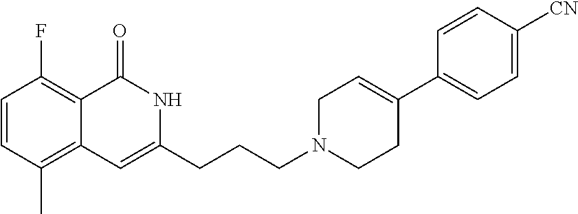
C1=CC(C)=C2C(=C1F)C(=O)NC(CCCN1CCC(C3=CC=C([CN])C=C3)=CC1)=C2
